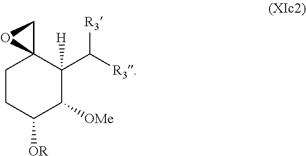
C1CC([OR])C([OMe])C([H])(C([R3])[R3])C12CO2
